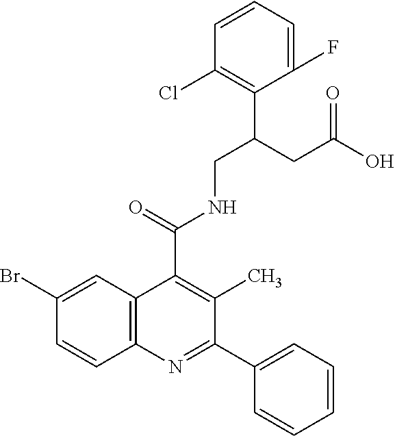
C1=CC2=C(C=C1Br)C(C(=O)NCC(CC(O)=O)C1=C(Cl)C=CC=C1F)=C(C)C(C1=CC=CC=C1)=N2
